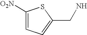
C1([O2N])=CC=C(CN)S1
